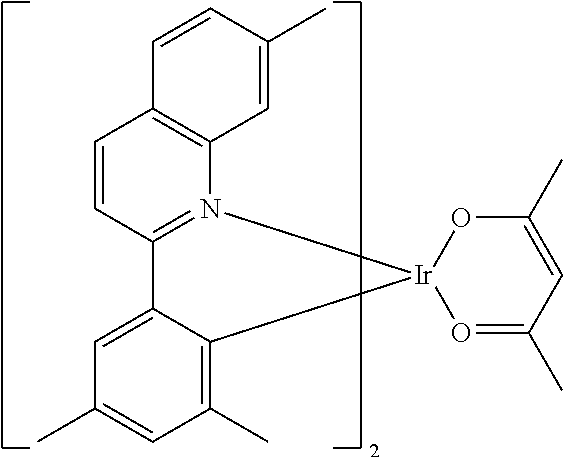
C1=CC2=N(C3=C1C=CC(C)=C3)[Ir]1(C3=C(C)C=C(C)C=C23)O=C(C)C=C(C)O1
